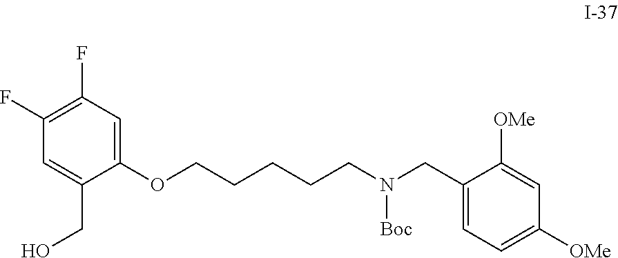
O(CCCCCN(CC1=CC=C([OMe])C=C1[OMe])[Boc])C1=CC(F)=C(F)C=C1CO
